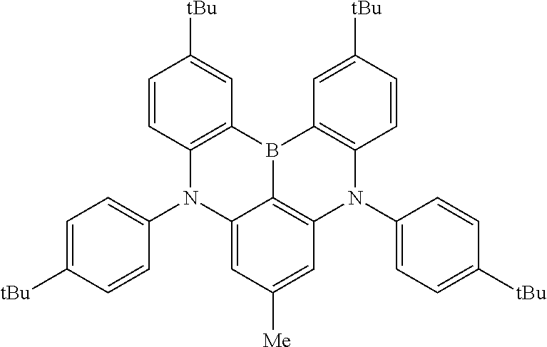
C12=CC([Me])=CC3=C1B(C1=C(N3C3=CC=C([tBu])C=C3)C=CC([tBu])=C1)C1=C(N2C2=CC=C([tBu])C=C2)C=CC([tBu])=C1
